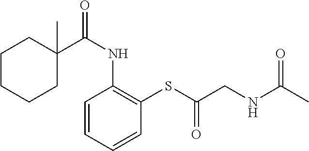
C1C(C(NC2=C(SC(=O)CNC(C)=O)C=CC=C2)=O)(C)CCCC1
